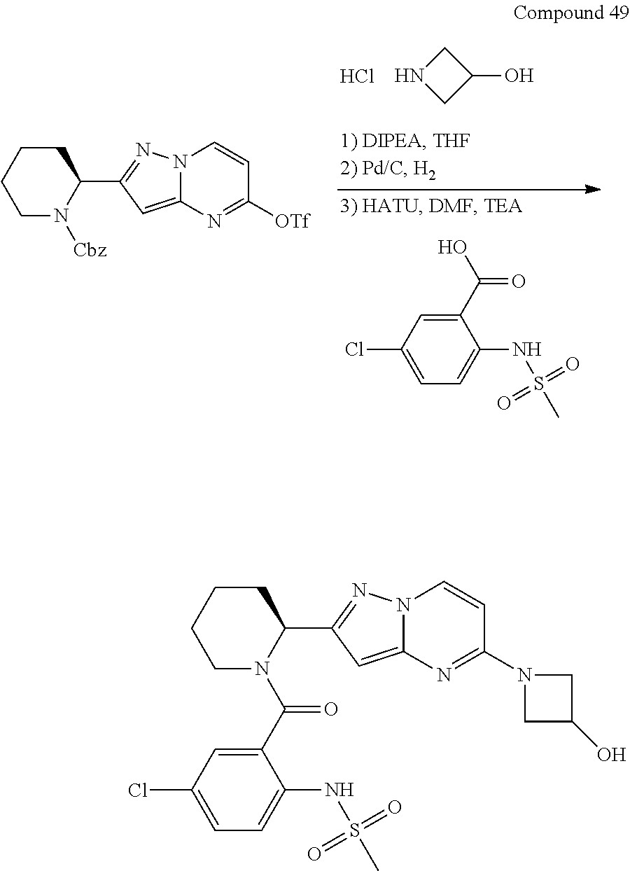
C1=C(Cl)C=C(C(O)=O)C(NS(C)(=O)=O)=C1.C1C(O)CN1.Cl.C1CCCC(C2=NN3C(=C2)N=C([OTf])C=C3)N1[Cbz].C1CCCC(C2=NN3C(=C2)N=C(N2CC(O)C2)C=C3)N1C(C1=CC(Cl)=CC=C1NS(C)(=O)=O)=O
